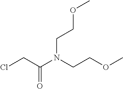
ClCC(N(CCOC)CCOC)=O
